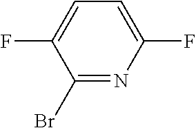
C1(Br)=NC(F)=CC=C1F
